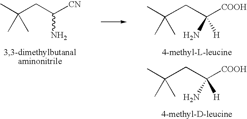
CC(CC([CN])N)(C)C.CC(CC([COOH])(N)[H])(C)C.CC(CC([COOH])(N)[H])(C)C
